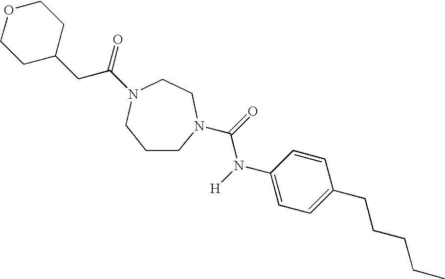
C1CN(C(=O)N([H])C2=CC=C(CCCCC)C=C2)CCN(C(=O)CC2CCOCC2)C1
